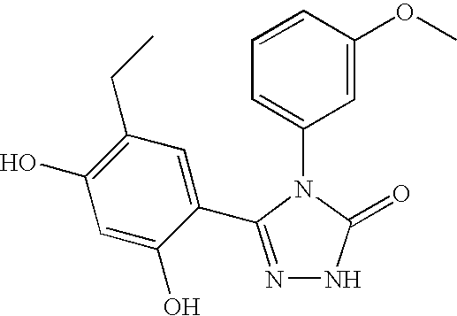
C1=CC(OC)=CC(N2C(=O)NN=C2C2=CC(CC)=C(O)C=C2O)=C1
